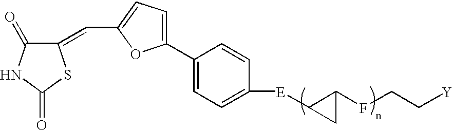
C1(=CC2=CC=C(C3=CC=C([E]C4CC4FCC[Y])C=C3)O2)C(=O)NC(=O)S1
